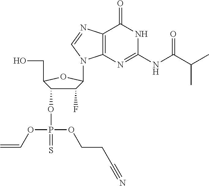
C1(F)C(OP(=S)(OCCC#N)OC=C)C(CO)OC1N1C2=C(C(=O)NC(NC(C(C)C)=O)=N2)N=C1
